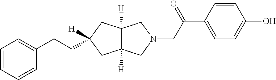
C1=CC=CC(CCC2([H])CC3([H])C([H])(C2)CN(CC(=O)C2=CC=C(O)C=C2)C3)=C1
